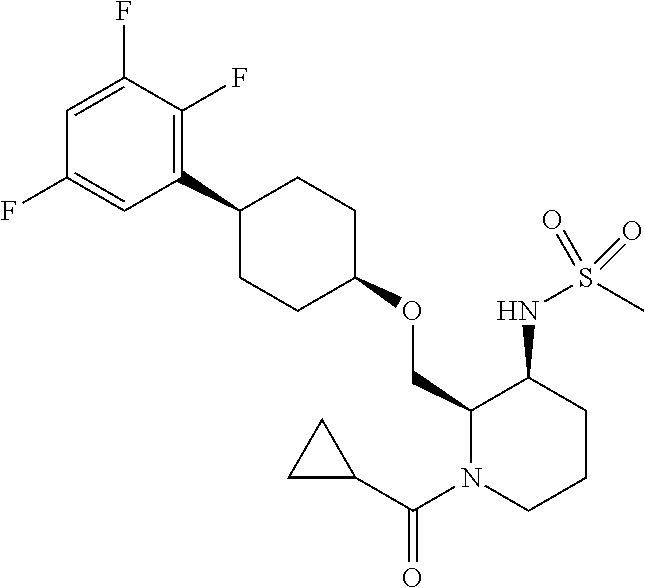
C1(COC2CCC(C3=C(F)C(F)=CC(F)=C3)CC2)N(C(C2CC2)=O)CCCC1NS(C)(=O)=O
